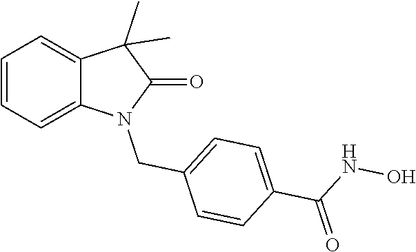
C1=CC=C2C(=C1)C(C)(C)C(=O)N2CC1=CC=C(C(=O)NO)C=C1
